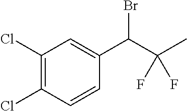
C1(Cl)=C(Cl)C=CC(C(C(C)(F)F)Br)=C1
